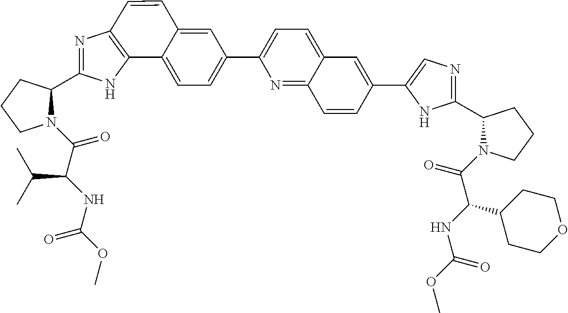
N1(C(C(NC(OC)=O)C(C)C)=O)C(C2=NC3=C(N2)C2=CC=C(C4=CC=C5C(=N4)C=CC(C4=CN=C(C6N(C(=O)C(NC(OC)=O)C7CCOCC7)CCC6)N4)=C5)C=C2C=C3)CCC1
